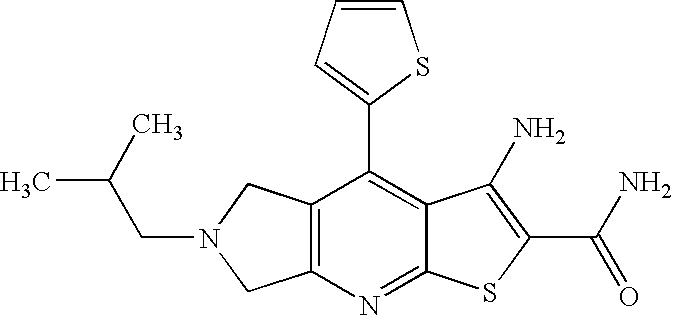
C12=C(CN(CC(C)C)C1)C(C1=CC=CS1)=C1C(=N2)SC(C(N)=O)=C1N
